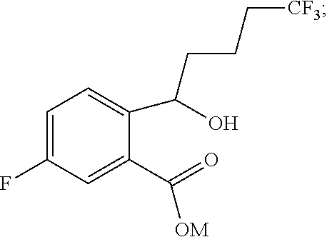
C1=C(F)C=C(C(=O)[OM])C(C(O)CCC[CF3])=C1
